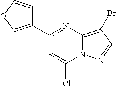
C12=C(Br)C=NN1C(Cl)=CC(C1=COC=C1)=N2
